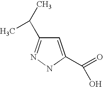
C1=C(C(=O)O)NN=C1C(C)C
